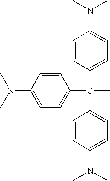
N(C1=CC=C(C(C2=CC=C(N(C)C)C=C2)(C2=CC=C(N(C)C)C=C2)C)C=C1)(C)C
